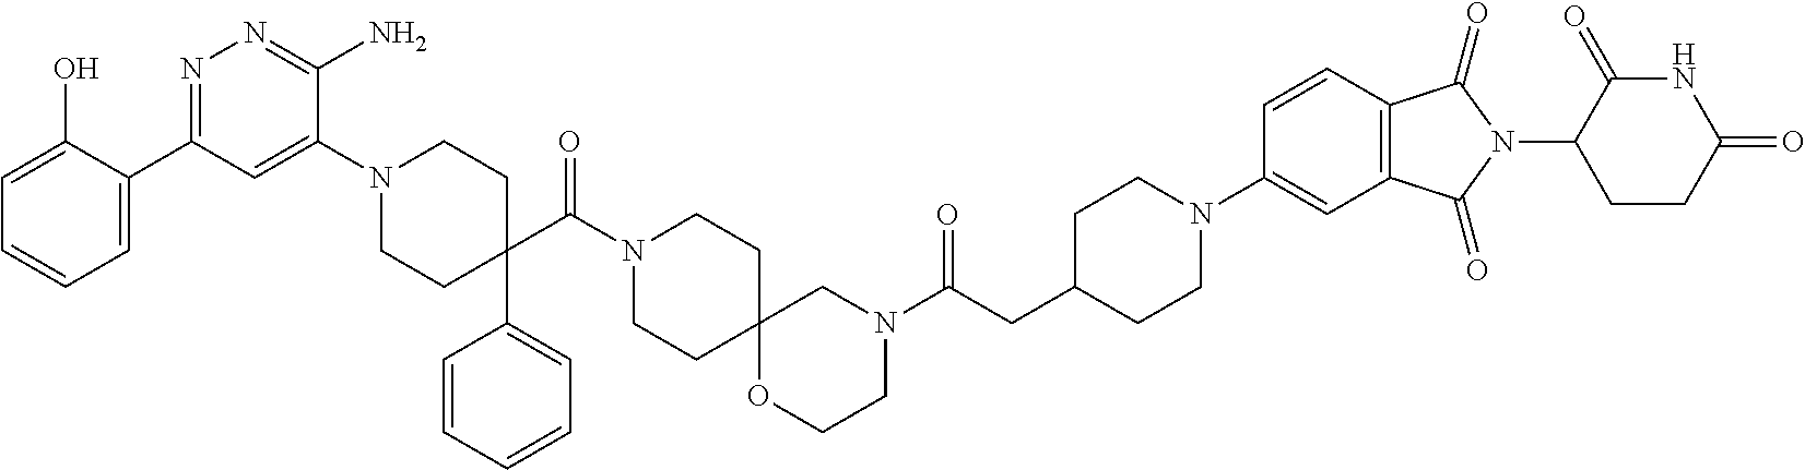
C1=CC=C(C2=NN=C(N)C(N3CCC(C4=CC=CC=C4)(C(N4CCC5(CC4)OCCN(C(CC4CCN(C6=CC7=C(C=C6)C(=O)N(C6CCC(=O)NC6=O)C7=O)CC4)=O)C5)=O)CC3)=C2)C(O)=C1
